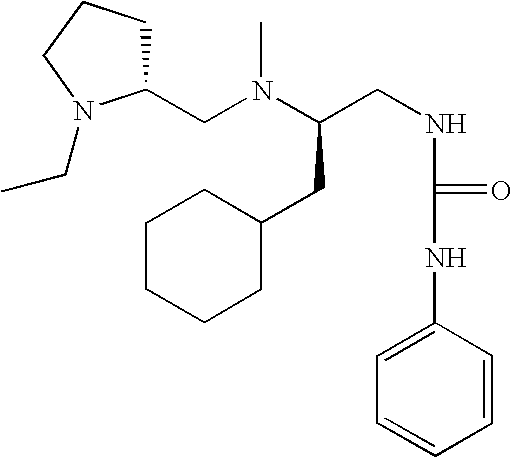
CN(C(CNC(NC1=CC=CC=C1)=O)CC1CCCCC1)CC1CCCN1CC
